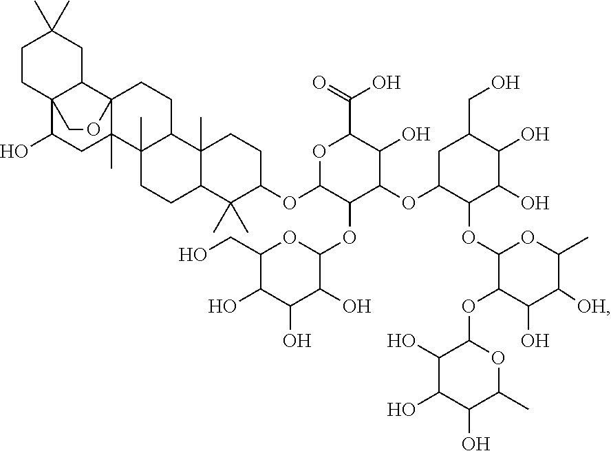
C1CC23C(CC1(C)C)C1(C(C)(CC2O)C2(C)C(CC1)C1(C)C(CC2)C(C)(C)C(OC2C(OC4OC(CO)C(O)C(O)C4O)C(OC4C(OC5C(OC6C(O)C(O)C(O)C(C)O6)C(O)C([OH])C(C)O5)C(O)C(O)C(CO)C4)C(O)C(C(=O)O)O2)CC1)OC3
